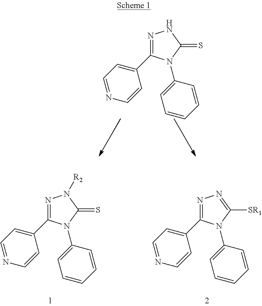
N1=C(C2=CC=NC=C2)N(C2=CC=CC=C2)C(=S)N1.N1=C(C2=CC=NC=C2)N(C2=CC=CC=C2)C(=S)N1[R2].N1=C(C2=CC=NC=C2)N(C2=CC=CC=C2)C([SR1])=N1
